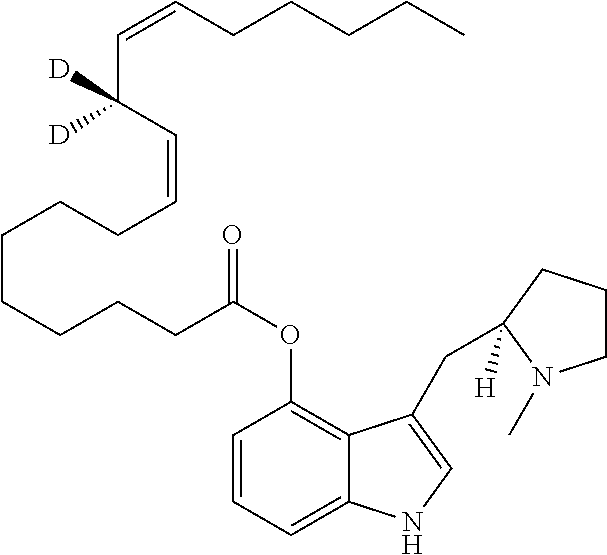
C1=CC=C2C(=C1OC(=O)CCCCCCCC=CC(C=CCCCCC)([D])[D])C(CC1([H])CCCN1C)=CN2
